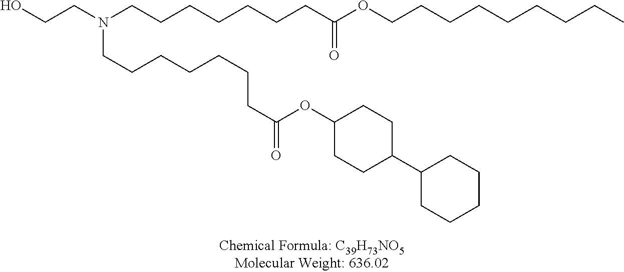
OCCN(CCCCCCCC(OCCCCCCCCC)=O)CCCCCCCC(OC1CCC(C2CCCCC2)CC1)=O
